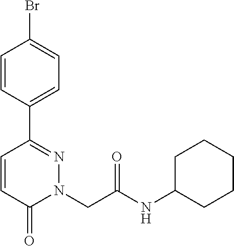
C1=CC(C2=NN(CC(NC3CCCCC3)=O)C(=O)C=C2)=CC=C1Br
